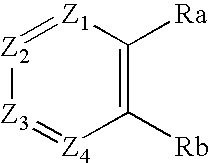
[Z2]1=[Z1]C([Ra])=C([Rb])[Z4]=[Z3]1
